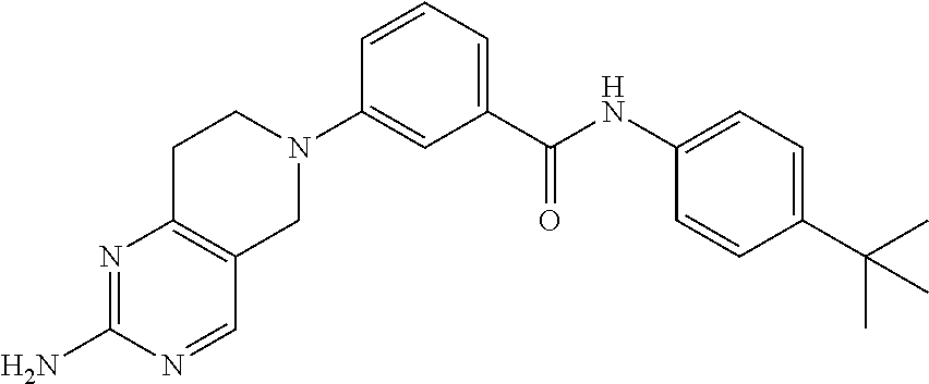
C1CN(C2=CC(C(NC3=CC=C(C(C)(C)C)C=C3)=O)=CC=C2)CC2=C1N=C(N)N=C2
